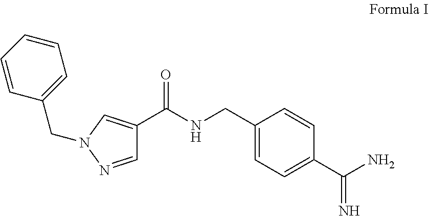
C1=CC=CC(CN2C=C(C(=O)NCC3=CC=C(C(=N)N)C=C3)C=N2)=C1
